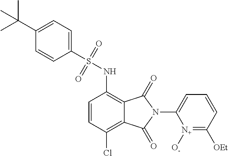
C1=CC(Cl)=C2C(=C1NS(=O)(=O)C1=CC=C(C(C)(C)C)C=C1)C(=O)N(C1=CC=CC([OEt])=[N+]1[O-])C2=O
